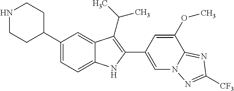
N1CCC(C2=CC=C3C(=C2)C(C(C)C)=C(C2=CN4C(=NC([CF3])=N4)C(OC)=C2)N3)CC1
